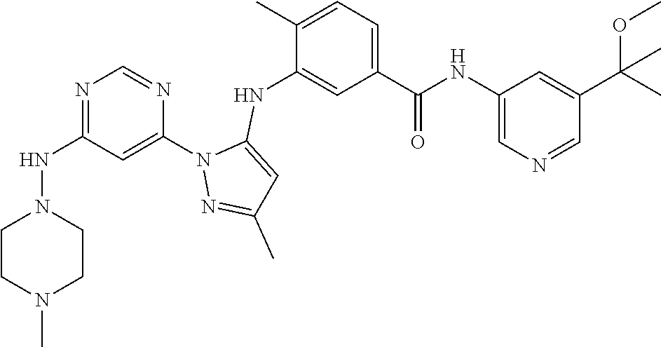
N1=C(NN2CCN(C)CC2)C=C(N2N=C(C)C=C2NC2=CC(C(NC3=CN=CC(C(C)(OC)C)=C3)=O)=CC=C2C)N=C1
